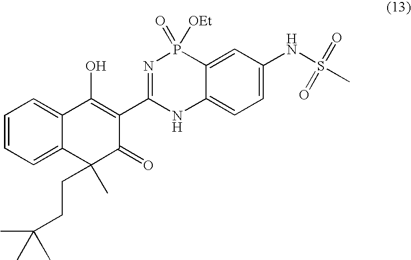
C1=CC=C2C(=C1)C(O)=C(C1=NP(=O)([OEt])C3=CC(NS(C)(=O)=O)=CC=C3N1)C(=O)C2(C)CCC(C)(C)C
